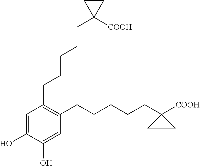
C1(CCCCCC2([COOH])CC2)=C(CCCCCC2([COOH])CC2)C=C(O)C(O)=C1
